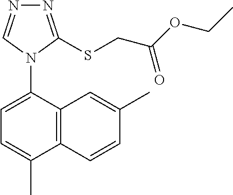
N1=C(SCC(OCC)=O)N(C2=CC=C(C)C3=C2C=C(C)C=C3)C=N1
